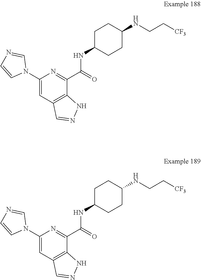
C1(N2C=NC=C2)=CC2=C(C(C(=O)NC3CCC(NCC[CF3])CC3)=N1)NN=C2.C1(N2C=NC=C2)=CC2=C(C(C(=O)NC3CCC(NCC[CF3])CC3)=N1)NN=C2
